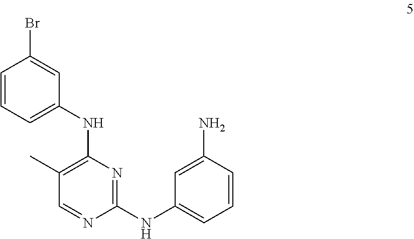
C1(C)=C(NC2=CC=CC(Br)=C2)N=C(NC2=CC=CC(N)=C2)N=C1
